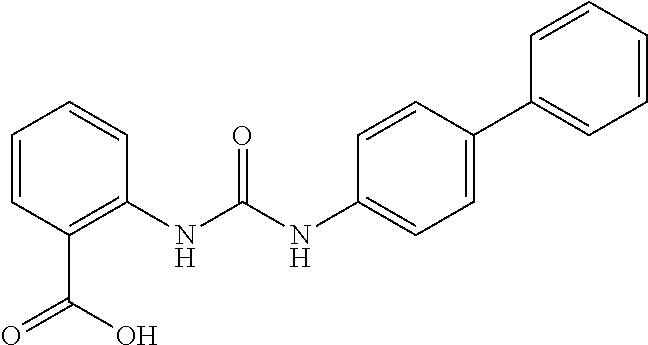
C1=CC(C(O)=O)=C(NC(NC2=CC=C(C3=CC=CC=C3)C=C2)=O)C=C1
